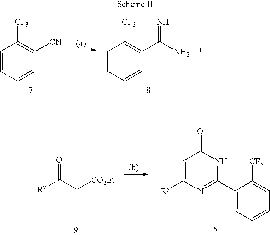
C1=CC=CC([CN])=C1[CF3].C1=CC=CC(C(=N)N)=C1[CF3].O=C([Ry])C[CO2Et].C1(C2=NC([Ry])=CC(=O)N2)=CC=CC=C1[CF3]
